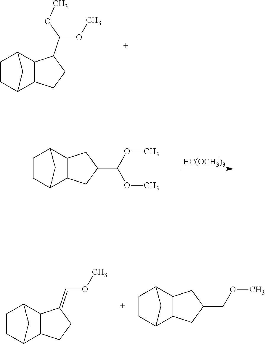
C1CC2C3C(C1C2)C(C(OC)OC)CC3.[HC(OCH3)3].C1CC2C3C(C1C2)CC(C(OC)OC)C3.C1CC2C3C(C1C2)C(=COC)CC3.C1CC2C3C(C1C2)CC(=COC)C3
